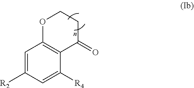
C1=C([R2])C=C([R4])C2=C1OCCC2=O
